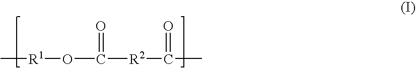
C[R1]OC([R2]C(C)=O)=O
